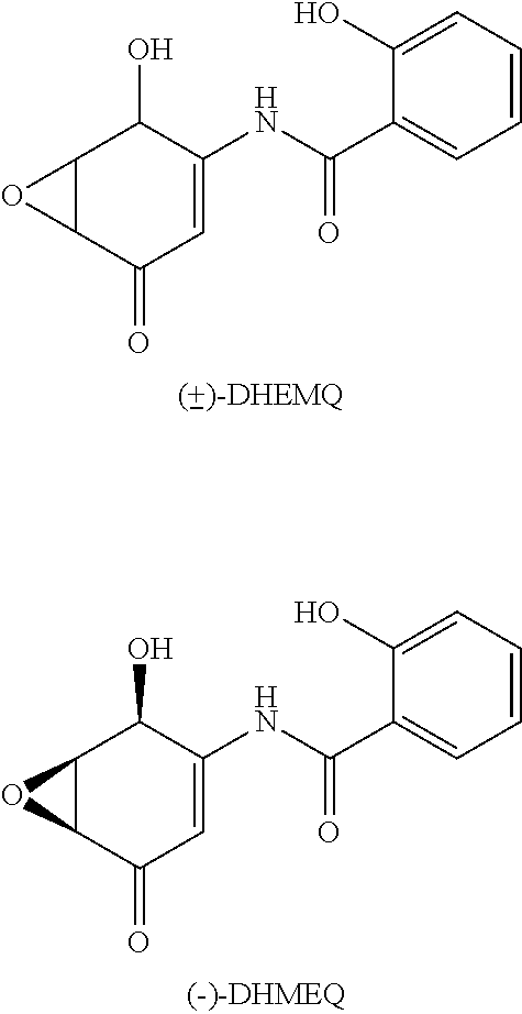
C12C(C(=O)C=C(NC(C3=CC=CC=C3O)=O)C1O)O2.C12C(C(=O)C=C(NC(C3=CC=CC=C3O)=O)C1O)O2
